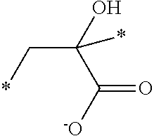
C(C(O)(C(=O)[-O])*)*
